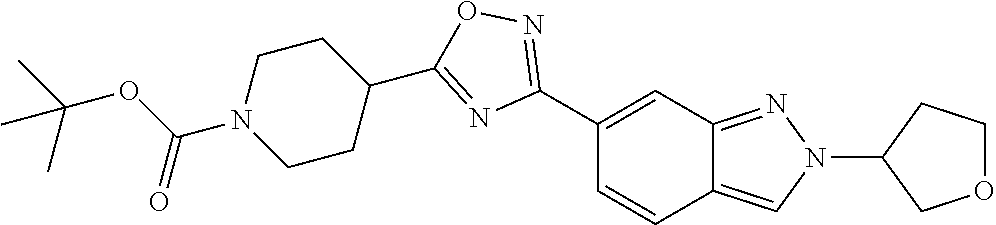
C1(C2=NOC(C3CCN(C(OC(C)(C)C)=O)CC3)=N2)=CC2=NN(C3COCC3)C=C2C=C1
